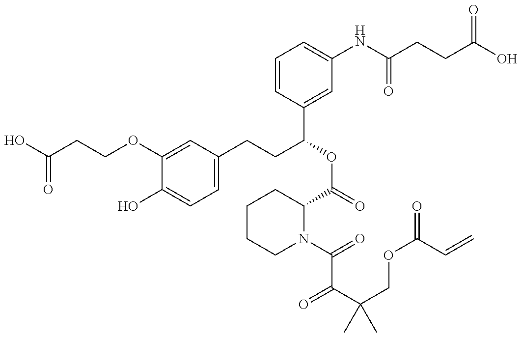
C1(OCCC(=O)O)=CC(CCC(OC(=O)C2CCCCN2C(=O)C(C(COC(=O)C=C)(C)C)=O)C2=CC(NC(CCC(=O)O)=O)=CC=C2)=CC=C1O
